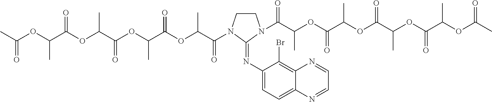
C1CN(C(C(OC(C(OC(C(OC(C(OC(C)=O)C)=O)C)=O)C)=O)C)=O)C(=NC2=CC=C3C(=C2Br)N=CC=N3)N1C(C(OC(C(OC(C(OC(C(OC(C)=O)C)=O)C)=O)C)=O)C)=O
